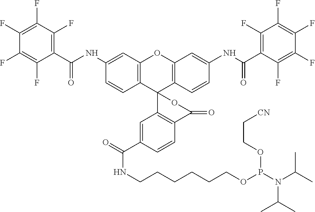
C12=C(C=C(NC(=O)C3=C(F)C(F)=C(F)C(F)=C3F)C=C1)OC1=C(C23C2=C(C=CC(C(=O)NCCCCCCOP(N(C(C)C)C(C)C)OCC[CN])=C2)C(=O)O3)C=CC(NC(=O)C2=C(F)C(F)=C(F)C(F)=C2F)=C1
